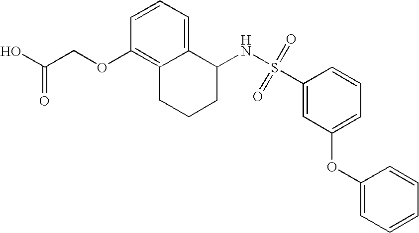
C(COC1=C2C(=CC=C1)C(NS(=O)(=O)C1=CC(OC3=CC=CC=C3)=CC=C1)CCC2)(O)=O
